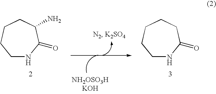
C1NC(=O)CCCC1.C1NC(=O)C(N)CCC1
